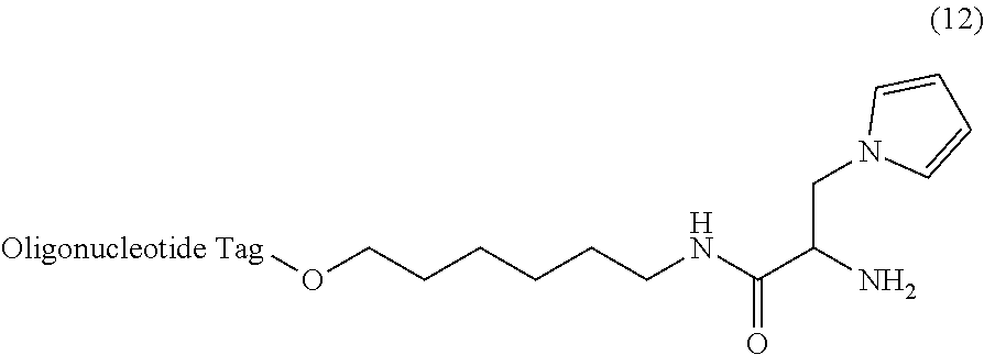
[Oligonucleotide Tag]OCCCCCCNC(C(N)CN1C=CC=C1)=O
